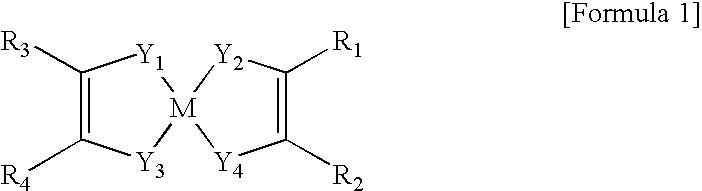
C1([R3])=C([R4])[Y3][M]2([Y1]1)[Y4]C([R2])=C([R1])[Y2]2
